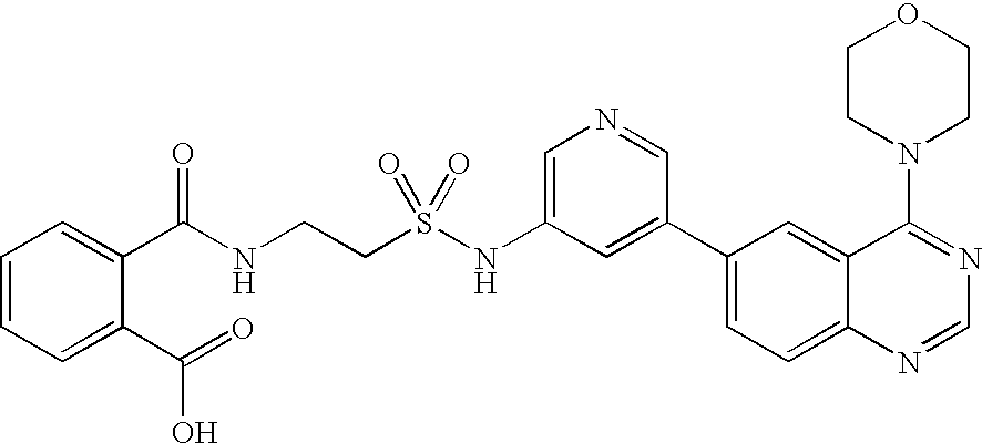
C1CN(C2=NC=NC3=CC=C(C4=CC(NS(CCNC(C5=CC=CC=C5C(=O)O)=O)(=O)=O)=CN=C4)C=C23)CCO1
